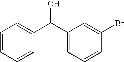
C1=CC=CC(C(C2=CC=CC(Br)=C2)O)=C1
